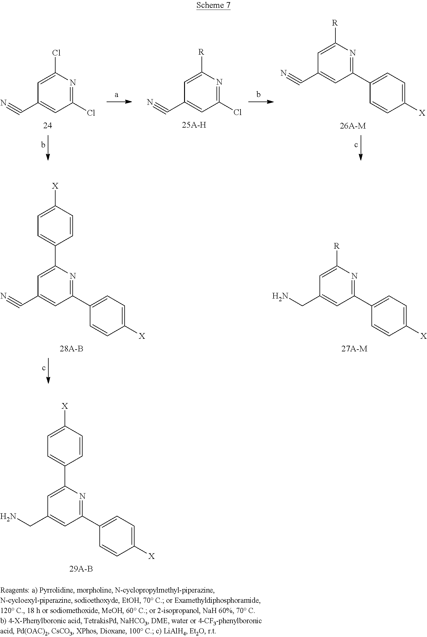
C1(Cl)=NC(Cl)=CC(C#N)=C1.C1(Cl)=NC([R])=CC(C#N)=C1.C1(C2=CC=C([X])C=C2)=NC([R])=CC(C#N)=C1.C1(C2=CC=C([X])C=C2)=NC(C2=CC=C([X])C=C2)=CC(C#N)=C1.C1(C2=CC=C([X])C=C2)=NC([R])=CC(CN)=C1.C1(C2=CC=C([X])C=C2)=NC(C2=CC=C([X])C=C2)=CC(CN)=C1
